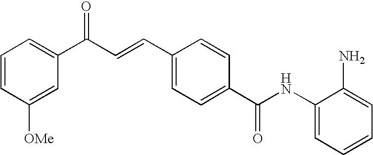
C1(NC(C2=CC=C(C=CC(C3=CC=CC([OMe])=C3)=O)C=C2)=O)=CC=CC=C1N
